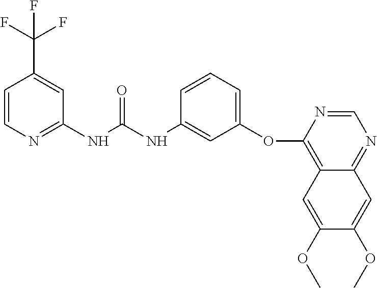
C1=CN=C(NC(NC2=CC(OC3=C4C(=NC=N3)C=C(OC)C(OC)=C4)=CC=C2)=O)C=C1C(F)(F)F
